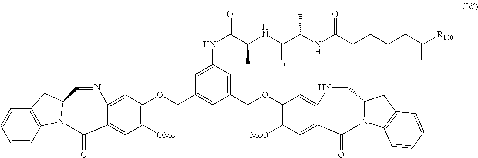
C1=CC2=C(C=C1)CC1C=NC3=CC(OCC4=CC(COC5=C([MeO])C=C6C(=C5)NCC5N(C6=O)C6=C(C5)C=CC=C6)=CC(NC(C(NC(C(NC(CCCCC([R100])=O)=O)C)=O)C)=O)=C4)=C([OMe])C=C3C(=O)N21
